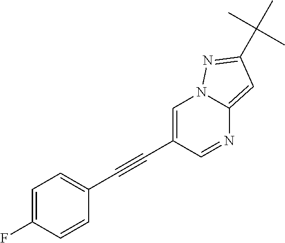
C1=C(F)C=CC(C#CC2=CN3C(=CC(C(C)(C)C)=N3)N=C2)=C1
